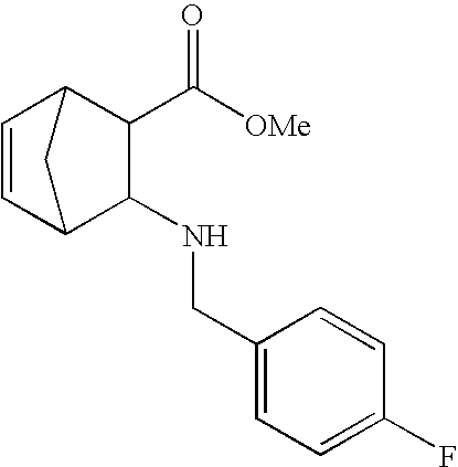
C1(NCC2=CC=C(F)C=C2)C2C=CC(C1C([OMe])=O)C2
